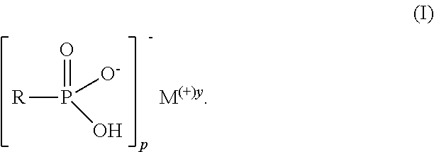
P([O-])(=O)([R])O
